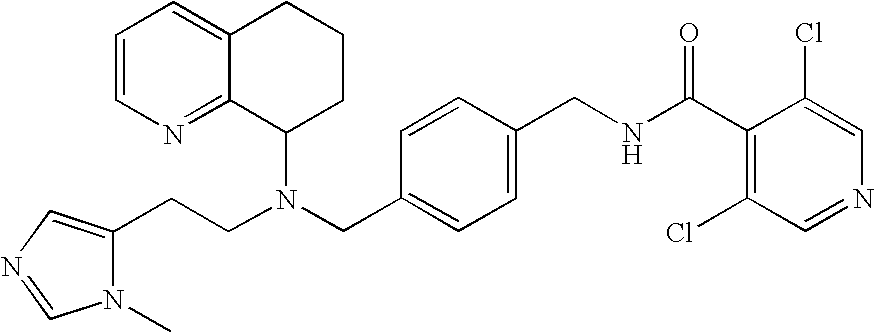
N(CC1=CC=C(CNC(C2=C(Cl)C=NC=C2Cl)=O)C=C1)(C1CCCC2=CC=CN=C12)CCC1=CN=CN1C
